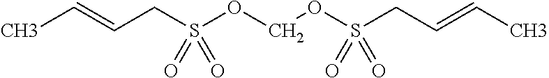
C(CS(OCOS(CC=CC)(=O)=O)(=O)=O)=CC
